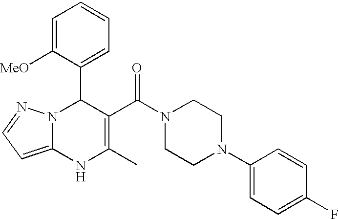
C1=C([MeO])C(C2N3C(=CC=N3)NC(C)=C2C(N2CCN(C3=CC=C(F)C=C3)CC2)=O)=CC=C1
